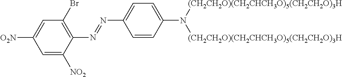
N(C1=CC=C(N([(CH2CH2O)(CH2CHCH3O)5(CH2CH2O)3H])[(CH2CH2O)(CH2CHCH3O)5(CH2CH2O)3H])C=C1)=NC1=C(Br)C=C([O2N])C=C1[NO2]
